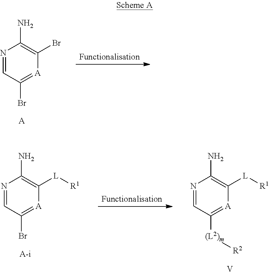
N1=CC(Br)=[A]C(Br)=C1N.[A].N1=CC(Br)=[A]C([L][R1])=C1N.[A-i].N1=CC([(L2)m][R2])=[A]C([L][R1])=C1N.[V]
